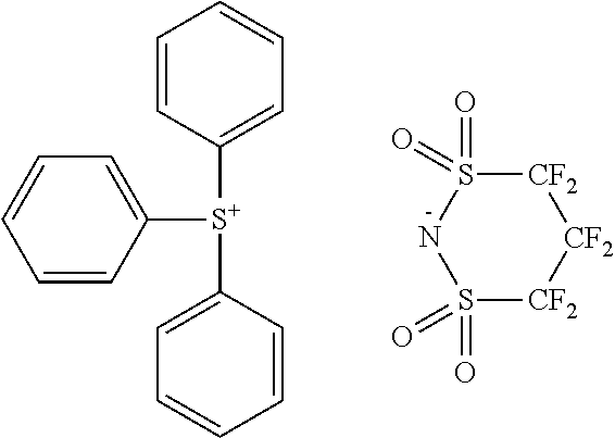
C1=CC([S+](C2=CC=CC=C2)C2=CC=CC=C2)=CC=C1.S1(=O)(=O)[CF2][CF2][CF2]S(=O)(=O)N1
